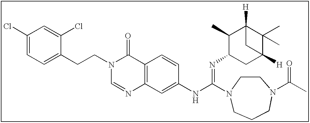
C1(Cl)=CC=C(CCN2C=NC3=C(C2=O)C=CC(NC(=NC2CC4([H])C(C)(C)C([H])(C2C)C4)N2CCCN(C(C)=O)CC2)=C3)C(Cl)=C1
